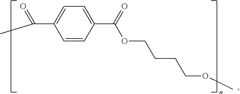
C1=C(C(C)=O)C=CC(C(OCCCCOC)=O)=C1
